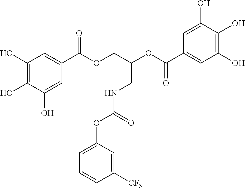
C1(O)=C(O)C(O)=CC(C(OCC(OC(C2=CC(O)=C(O)C(O)=C2)=O)CNC(OC2=CC=CC([CF3])=C2)=O)=O)=C1
